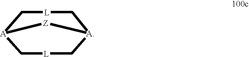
C1[L]C[A]2C[L]C[A]1[Z]2
